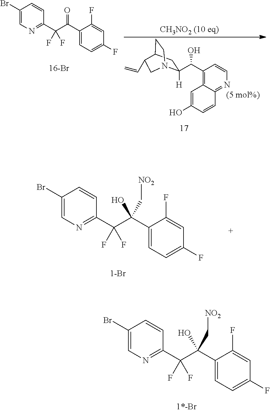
C1(Br)=CN=C(C(C(C2=CC=C(F)C=C2F)(O)C[NO2])(F)F)C=C1.C1(Br)=CN=C(C(C(C2=CC=C(F)C=C2F)(O)C[NO2])(F)F)C=C1.C1(C(C2([H])N3CC(C=C)C(CC3)C2)O)=C2C(=NC=C1)C=CC(O)=C2.C1(Br)=CN=C(C(C(C2=CC=C(F)C=C2F)=O)(F)F)C=C1
